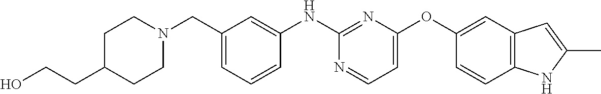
C1CN(CC2=CC=CC(NC3=NC(OC4=CC5=C(C=C4)NC(C)=C5)=CC=N3)=C2)CCC1CCO
